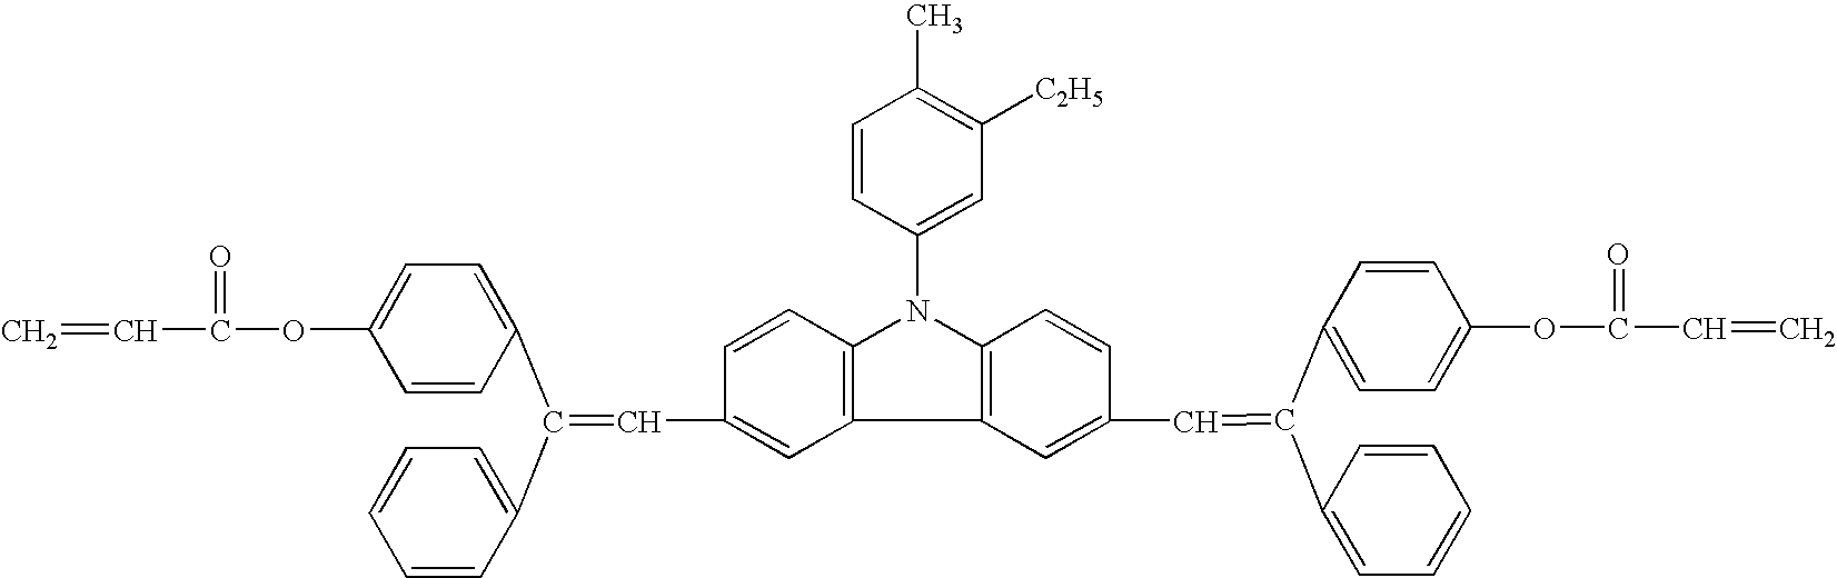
C1(OC(=O)C=C)=CC=C(C(C2=CC=CC=C2)=CC2=CC3=C(C=C2)N(C2=CC([C2H5])=C(C)C=C2)C2=C3C=C(C=C(C3=CC=C(OC(=O)C=C)C=C3)C3=CC=CC=C3)C=C2)C=C1
